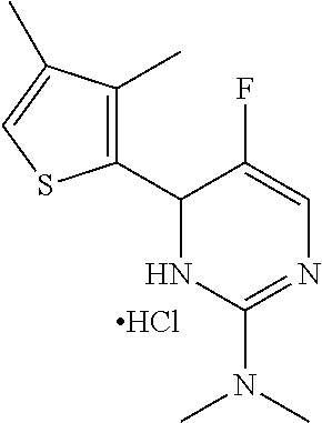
Cl.C1(C2=C(C)C(C)=CS2)NC(N(C)C)=NC=C1F
